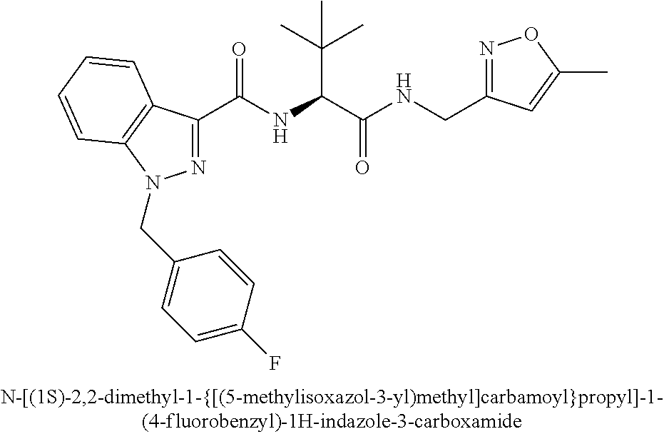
C(=O)(NC(C(C)(C)C)C(=O)NCC1=NOC(C)=C1)C1=NN(CC2=CC=C(F)C=C2)C2=C1C=CC=C2
